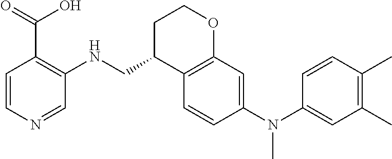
C1=CC(N(C2=CC(C)=C(C)C=C2)C)=CC2=C1C(CNC1=C(C(O)=O)C=CN=C1)CCO2
